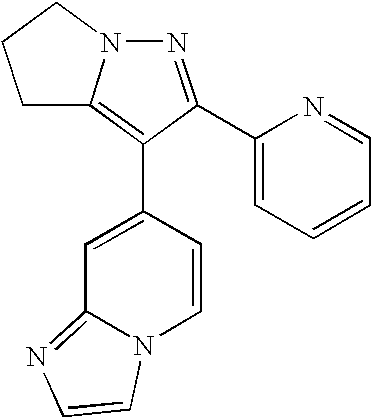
N1=C(C2=CC=CC=N2)C(C2=CC3=NC=CN3C=C2)=C2N1CCC2
